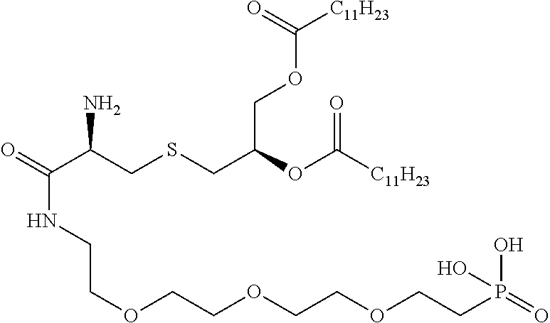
O=C(C(CSCC(OC([C11H23])=O)COC([C11H23])=O)N)NCCOCCOCCOCCP(=O)(O)O
